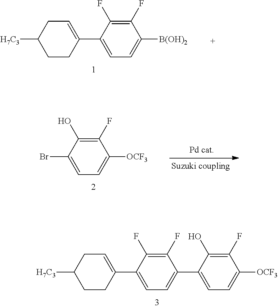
C1CC(C2=CC=C([B(OH)2])C(F)=C2F)=CCC1[H7C3].BrC1=CC=C([OCF3])C(F)=C1O.C1(O)=C(F)C([OCF3])=CC=C1C1=CC=C(C2=CCC([H7C3])CC2)C(F)=C1F
